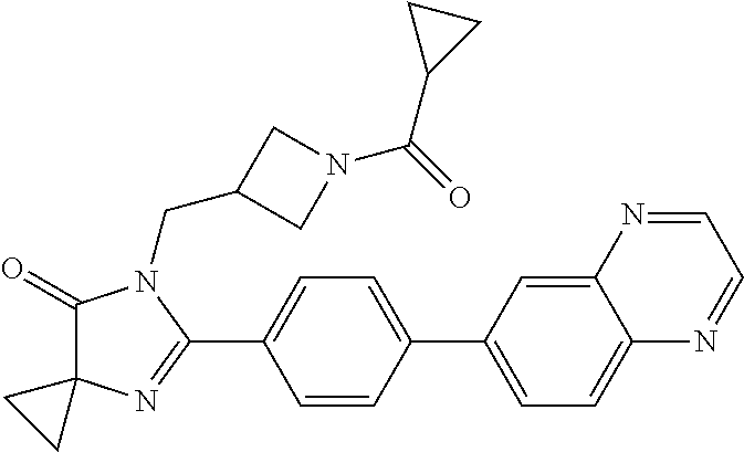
C1(=O)C2(N=C(C3=CC=C(C4=CC=C5C(=C4)N=CC=N5)C=C3)N1CC1CN(C(=O)C3CC3)C1)CC2
